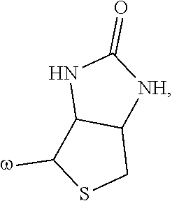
C12C([NH]C(=O)N1)CSC2[w]
